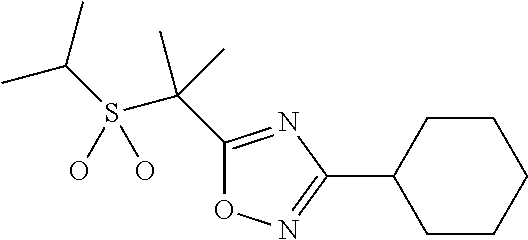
CC(C)S(C(C1=NC(C2CCCCC2)=NO1)(C)C)(O)O
